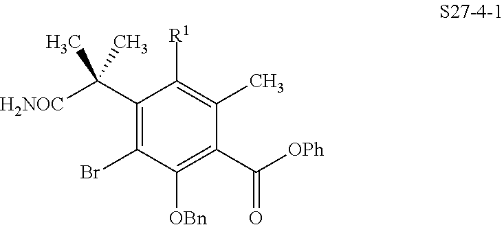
C1(C([H2NOC])(C)C)=C(Br)C([OBn])=C(C([OPh])=O)C(C)=C1[R1]
